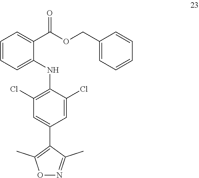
O1N=C(C)C(C2=CC(Cl)=C(NC3=CC=CC=C3C(OCC3=CC=CC=C3)=O)C(Cl)=C2)=C1C
